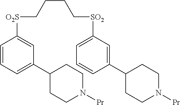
C1=C([SO2]CCCC[O2S]C2=CC(C3CCN([Pr])CC3)=CC=C2)C=C(C2CCN([Pr])CC2)C=C1
